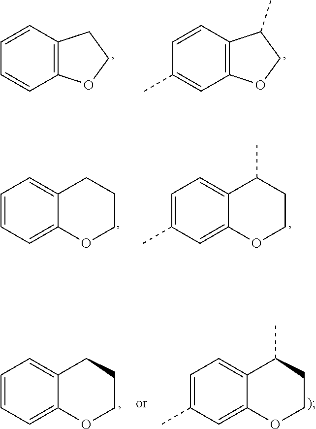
C12=C(C=CC=C1)CCO2.C12=C(C=CC(C)=C1)C(C)CO2.C1=CC=C2C(=C1)OCCC2.C1(C)=CC=C2C(=C1)OCCC2C.C1=CC=C2C(=C1)OCCC2.C1(C)=CC=C2C(=C1)OCCC2C
